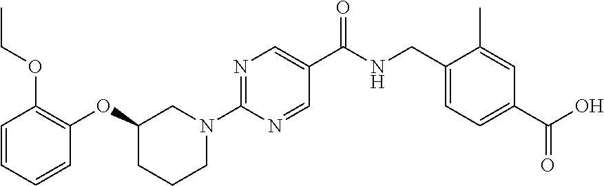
C1=CC=CC(OC2CCCN(C3=NC=C(C(NCC4=CC=C(C(O)=O)C=C4C)=O)C=N3)C2)=C1OCC
